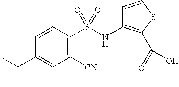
C1=CC(S(NC2=C(C(=O)O)SC=C2)(=O)=O)=C([CN])C=C1C(C)(C)C
